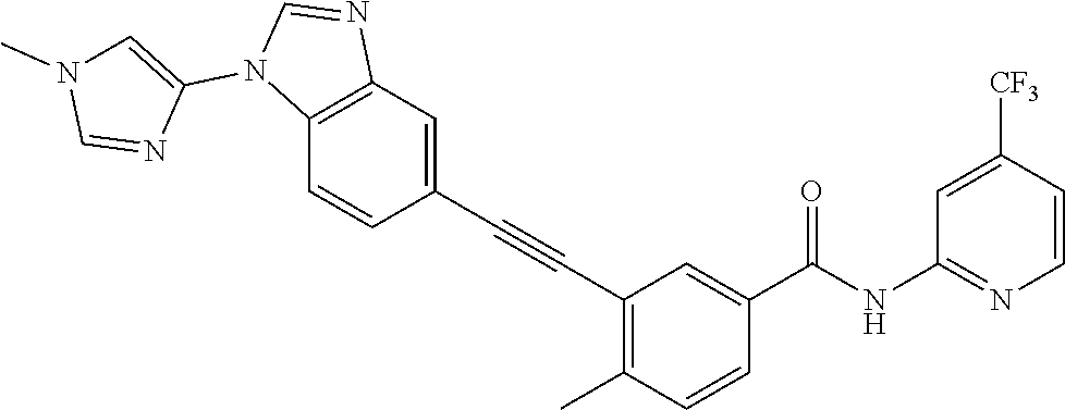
C1=CC([CF3])=CC(NC(C2=CC(C#CC3=CC4=C(C=C3)N(C3=CN(C)C=N3)C=N4)=C(C)C=C2)=O)=N1
